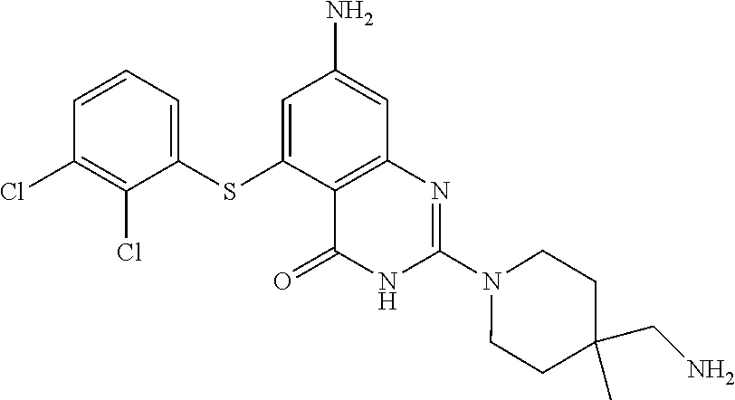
N1(C2=NC3=C(C(SC4=CC=CC(Cl)=C4Cl)=CC(N)=C3)C(=O)N2)CCC(CN)(C)CC1
